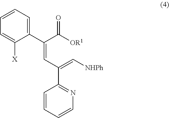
C1=CC=CN=C1C(C=C(C([OR1])=O)C1=CC=CC=C1[X])=C[NHPh]
